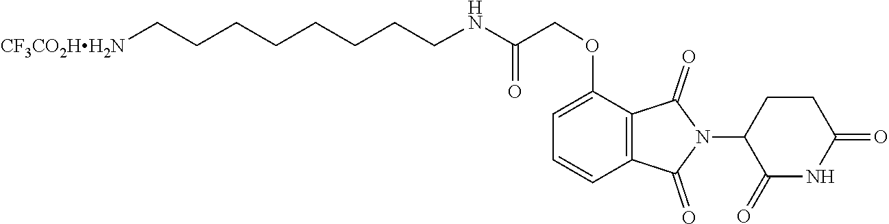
C(CCC[CF3CO2HH2N])CCCCNC(=O)COC1=CC=CC2=C1C(=O)N(C1C(=O)NC(=O)CC1)C2=O
